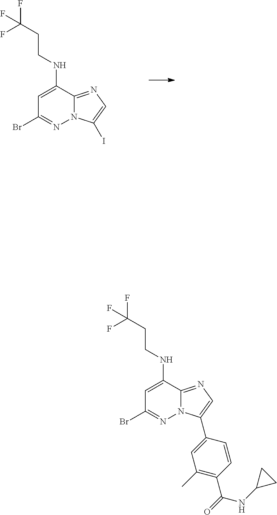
C1=C(NCCC(F)(F)F)C2=NC=C(I)N2N=C1Br.C1=C(NCCC(F)(F)F)C2=NC=C(C3=CC(C)=C(C(NC4CC4)=O)C=C3)N2N=C1Br
